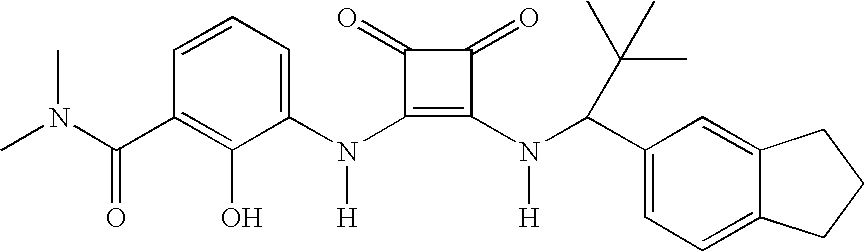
N(C1=C(N(C(C2=CC=C3C(=C2)CCC3)C(C)(C)C)[H])C(=O)C1=O)([H])C1=CC=CC(C(N(C)C)=O)=C1O
